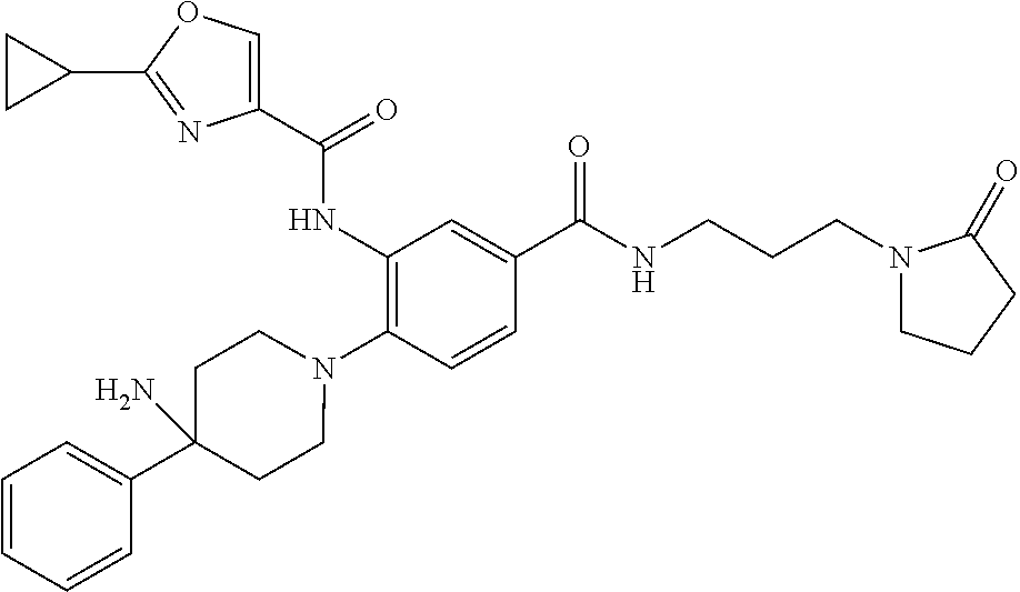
C1(NC(=O)C2=COC(C3CC3)=N2)=C(N2CCC(C3=CC=CC=C3)(N)CC2)C=CC(C(=O)NCCCN2CCCC2=O)=C1
